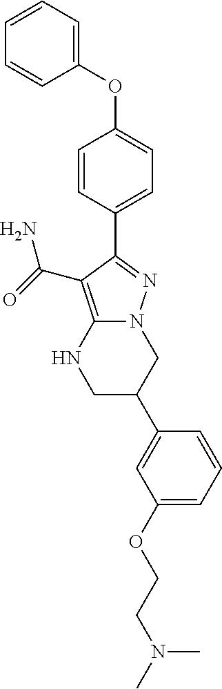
N12C(=C(C(=O)N)C(C3=CC=C(OC4=CC=CC=C4)C=C3)=N1)NCC(C1=CC(OCCN(C)C)=CC=C1)C2
